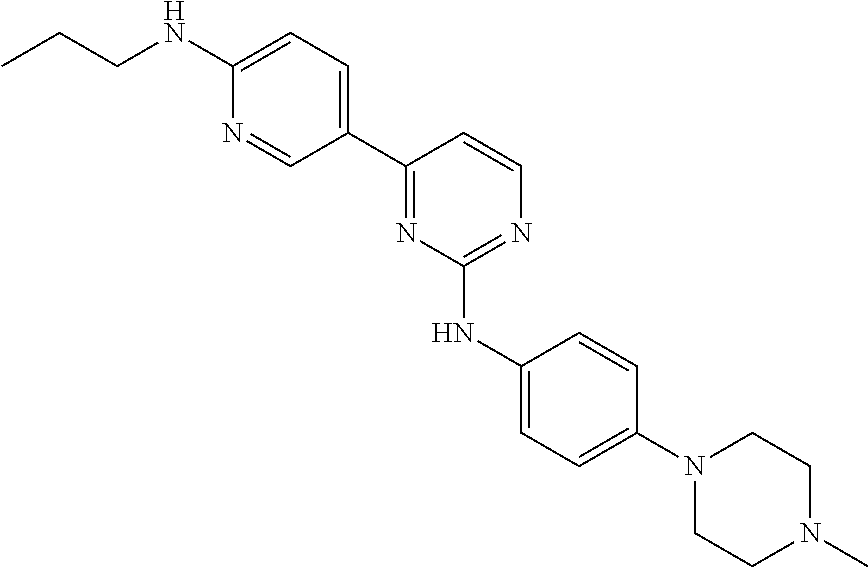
C1(C2=NC(NC3=CC=C(N4CCN(C)CC4)C=C3)=NC=C2)=CC=C(NCCC)N=C1
